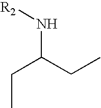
C(CC)(N[R2])CC
